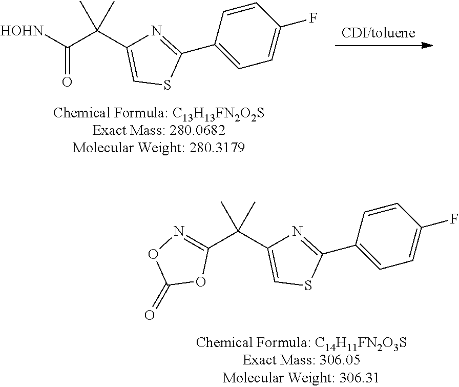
N1=C(C(C2=CSC(C3=CC=C(F)C=C3)=N2)(C)C)OC(=O)O1.[HOHN]C(C(C1=CSC(C2=CC=C(F)C=C2)=N1)(C)C)=O
